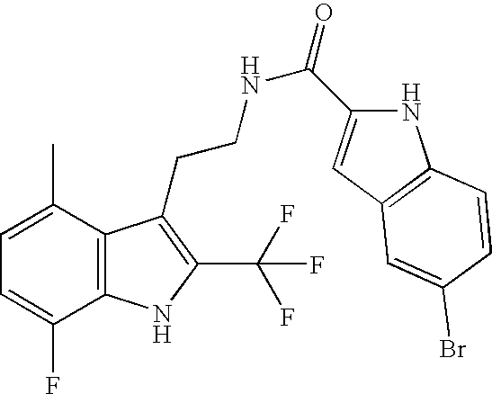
C1=C(C)C2=C(C(F)=C1)NC(C(F)(F)F)=C2CCNC(=O)C1=CC2=C(N1)C=CC(Br)=C2
